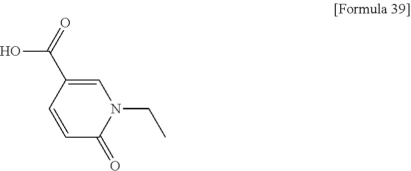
C1=CC(C(=O)O)=CN(CC)C1=O
